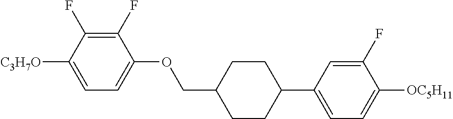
C1(F)=C(F)C([C3H7O])=CC=C1OCC1CCC(C2=CC=C([OC5H11])C(F)=C2)CC1
